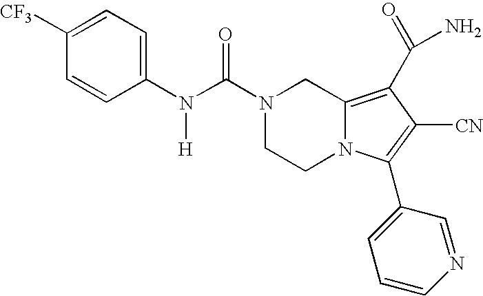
C1([CF3])=CC=C(N(C(N2CCN3C(=C(C(N)=O)C([CN])=C3C3=CC=CN=C3)C2)=O)[H])C=C1
